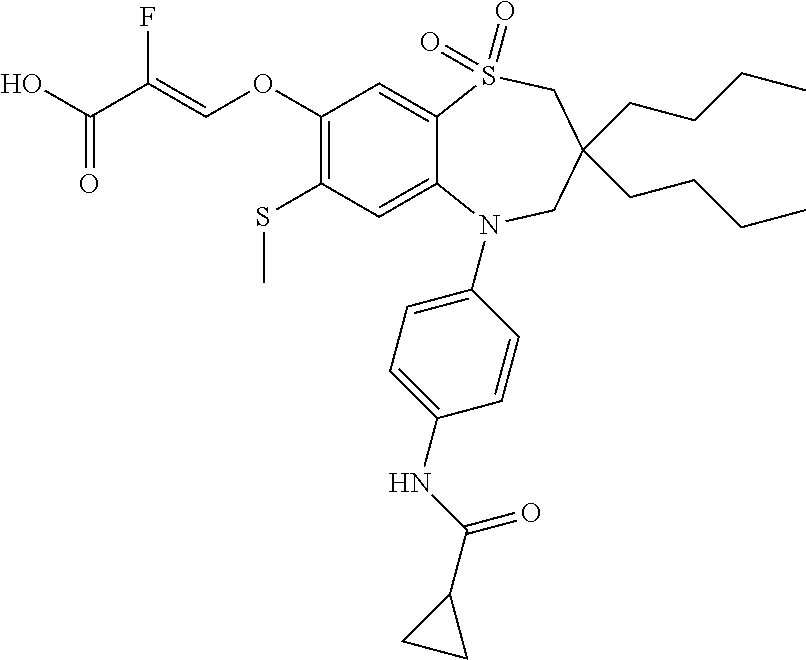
OC(C(=COC1=C(SC)C=C2C(=C1)S(=O)(=O)CC(CCCC)(CCCC)CN2C1=CC=C(NC(=O)C2CC2)C=C1)F)=O
